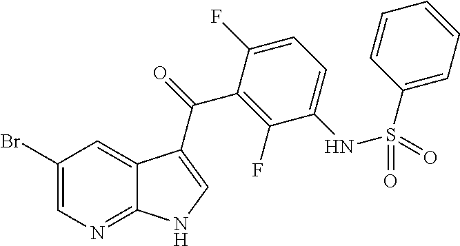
C1(Br)=CN=C2C(=C1)C(C(=O)C1=C(F)C(NS(C3=CC=CC=C3)(=O)=O)=CC=C1F)=CN2
